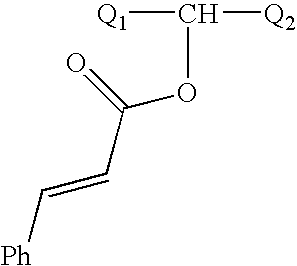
[Q1]C([Q2])OC(C=C[Ph])=O
